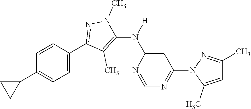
C1=C(N(C2=C(C)C(C3=CC=C(C4CC4)C=C3)=NN2C)[H])N=CN=C1N1C(C)=CC(C)=N1
